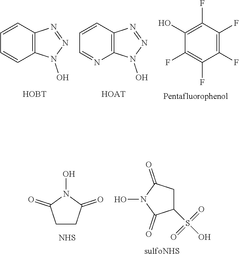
C12=C(C=CC=C1)N=NN2O.[HOBT].C12=C(C=CC=N1)N=NN2O.[HOAT].C1(F)=C(F)C(F)=C(O)C(F)=C1F.[Pentafluorophenol].C1CC(=O)N(O)C1=O.[NHS].C1(S(O)(=O)=O)CC(=O)N(O)C1=O.[sulfoNHS]
